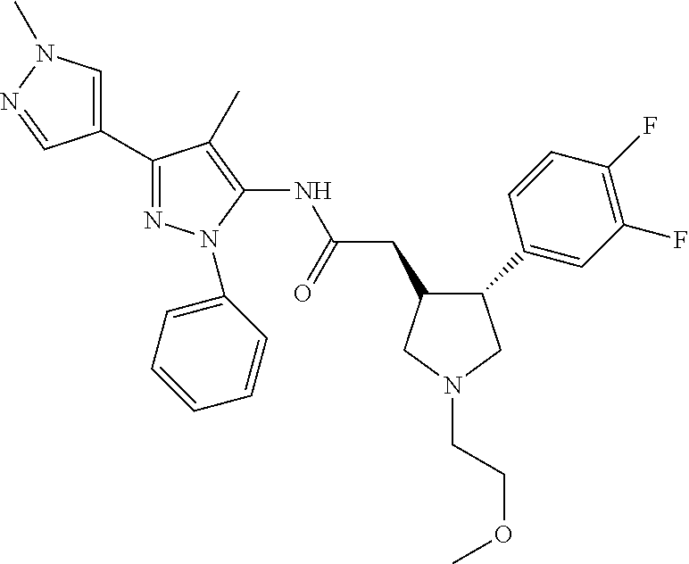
C1(C2=NN(C3=CC=CC=C3)C(NC(CC3C(C4=CC(F)=C(F)C=C4)CN(CCOC)C3)=O)=C2C)=CN(C)N=C1
